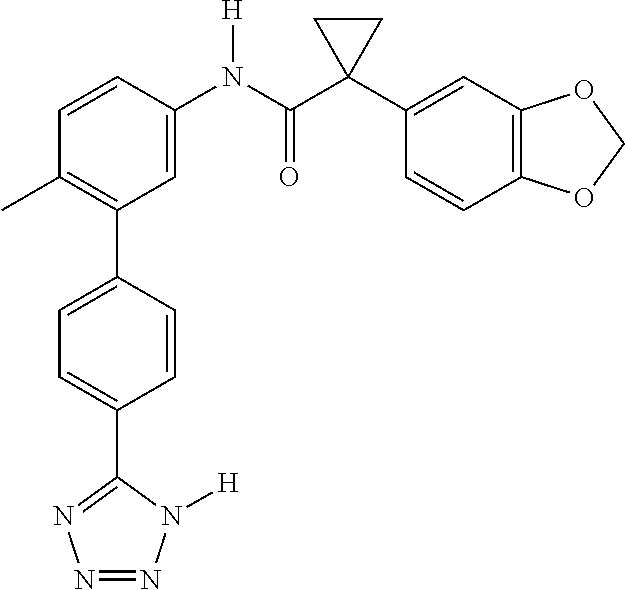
C1(C2=C(C)C=CC(N(C(C3(C4=CC5=C(C=C4)OCO5)CC3)=O)[H])=C2)=CC=C(C2=NN=NN2[H])C=C1
